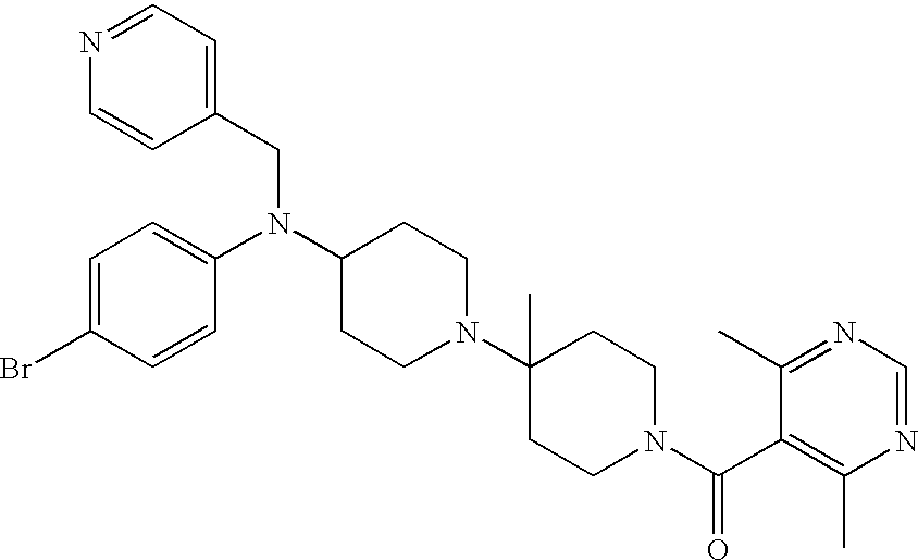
C(N(C1CCN(C2(C)CCN(C(C3=C(C)N=CN=C3C)=O)CC2)CC1)C1=CC=C(Br)C=C1)C1=CC=NC=C1
